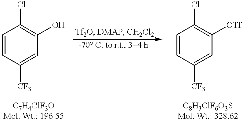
C1=CC([CF3])=CC(O)=C1Cl.C1=CC([CF3])=CC([OTf])=C1Cl
